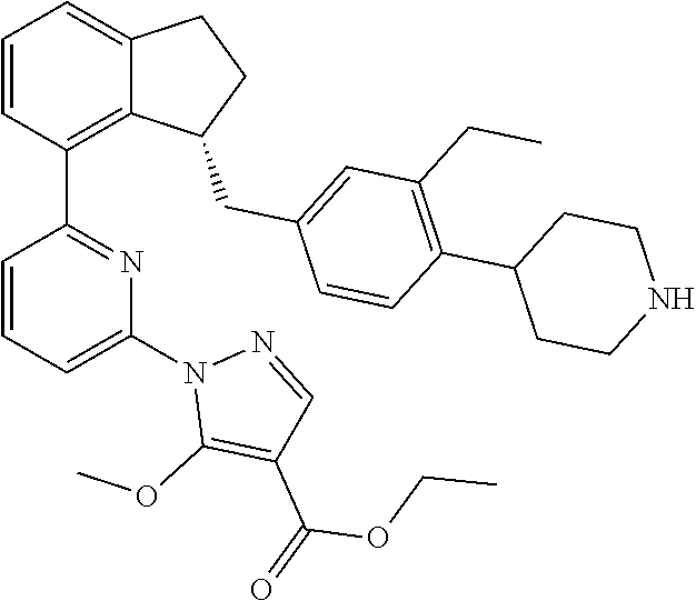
C1=CC(C2=NC(N3C(OC)=C(C(=O)OCC)C=N3)=CC=C2)=C2C(=C1)CCC2CC1=CC(CC)=C(C2CCNCC2)C=C1
